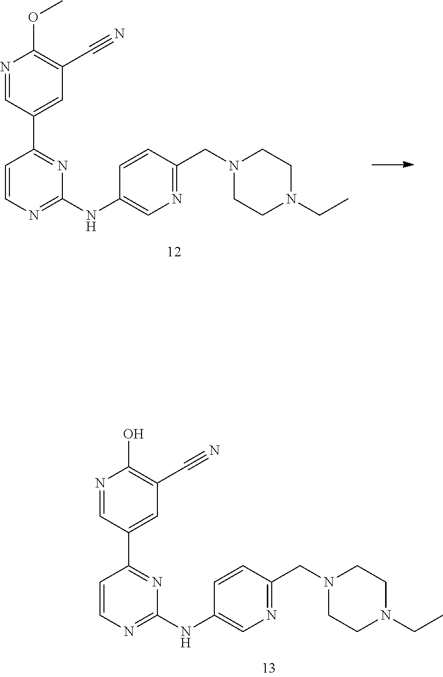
OC1=C(C#N)C=C(C2=NC(NC3=CN=C(CN4CCN(CC)CC4)C=C3)=NC=C2)C=N1.O(C1=C(C#N)C=C(C2=NC(NC3=CN=C(CN4CCN(CC)CC4)C=C3)=NC=C2)C=N1)C
